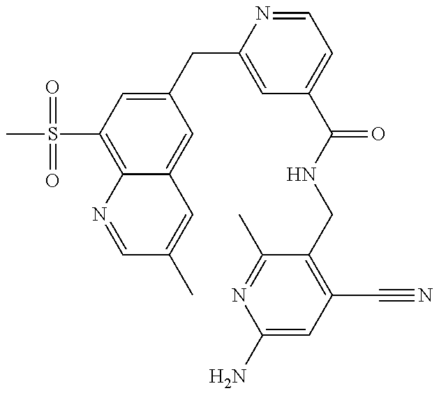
C12=C(S(C)(=O)=O)C=C(CC3=CC(C(NCC4=C(C#N)C=C(N)N=C4C)=O)=CC=N3)C=C1C=C(C)C=N2
